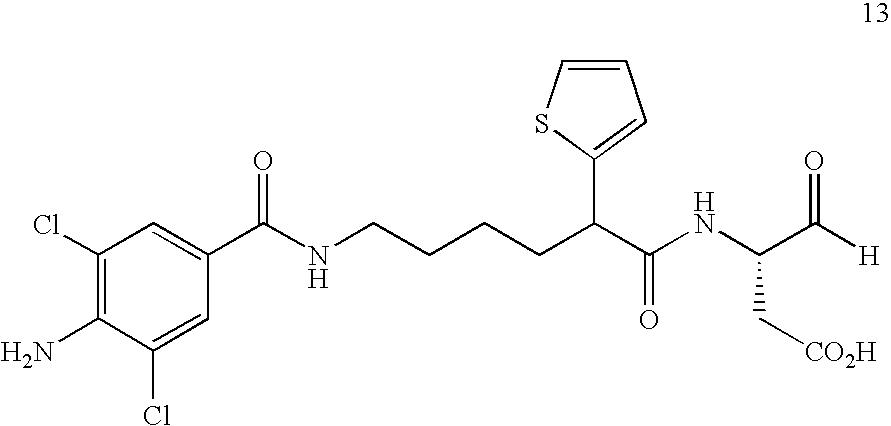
C1(C(NCCCCC(C(NC(C([H])=O)C[CO2H])=O)C2=CC=CS2)=O)=CC(Cl)=C(N)C(Cl)=C1
